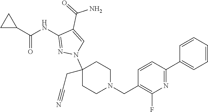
C1C(C(NC2=NN(C3(CC#N)CCN(CC4=C(F)N=C(C5=CC=CC=C5)C=C4)CC3)C=C2C(=O)N)=O)C1
